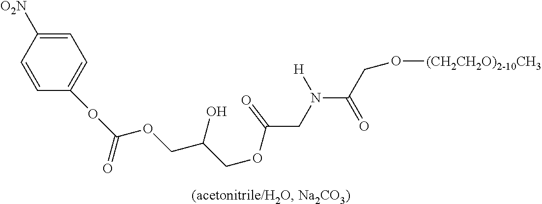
O(C(OCC(COC(CN(C(CO[(CH2CH2O)2-10CH3])=O)[H])=O)O)=O)C1=CC=C([O2N])C=C1
